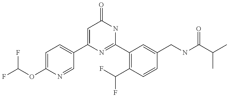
C1(C2=CC=C(OC(F)F)N=C2)=CC(=O)NC(C2=C(C(F)F)C=CC(CNC(C(C)C)=O)=C2)=N1
